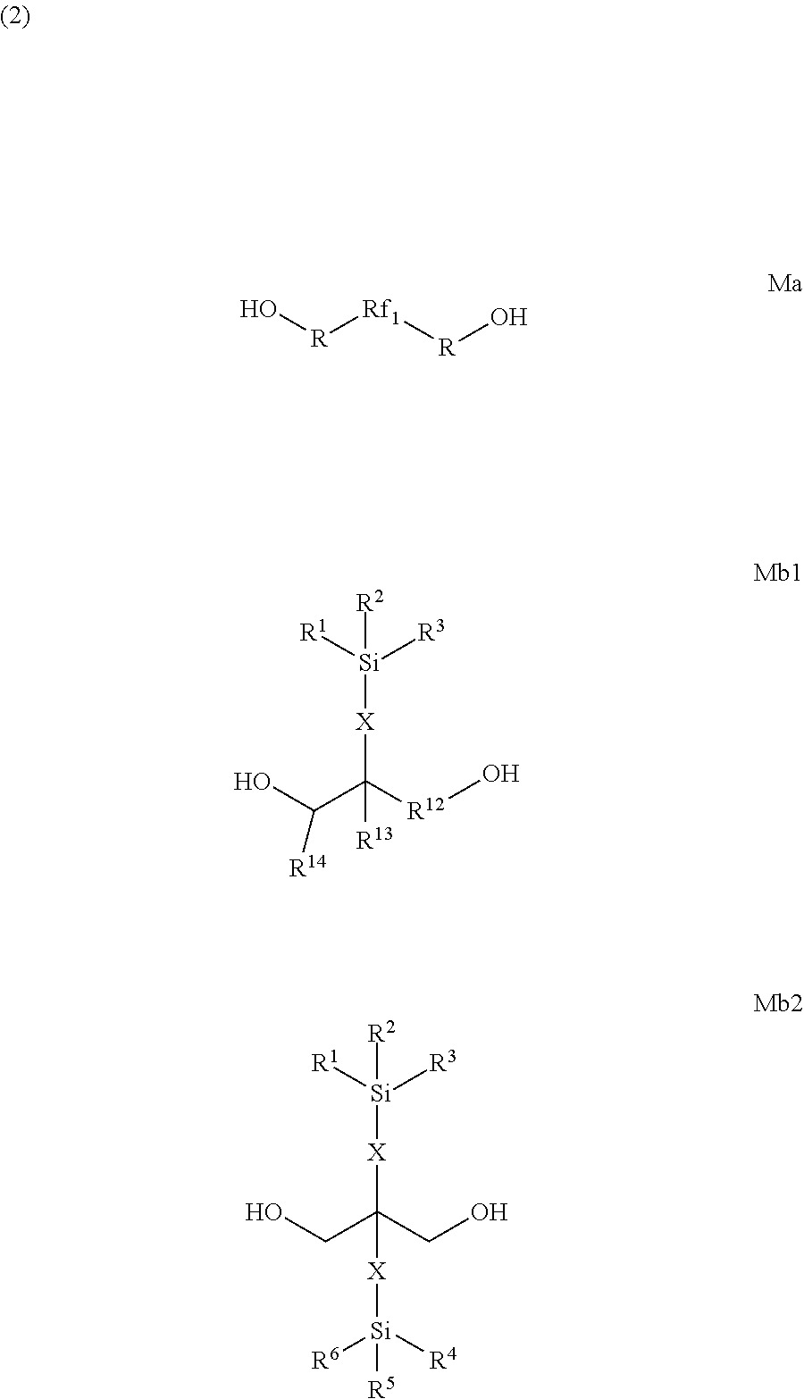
O[R][Rf1][R]O.OC(C([R12]O)([X][Si]([R1])([R3])[R2])[R13])[R14].OCC(CO)([X][Si]([R1])([R3])[R2])[X][Si]([R5])([R6])[R4]
